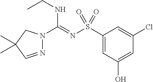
C1(S(N=C(NCC)N2N=CC(C)(C)C2)(=O)=O)=CC(O)=CC(Cl)=C1
